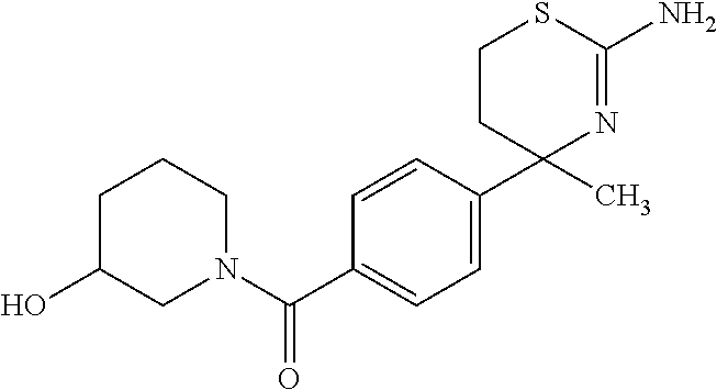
C1CC(C)(C2=CC=C(C(N3CC(O)CCC3)=O)C=C2)N=C(N)S1
